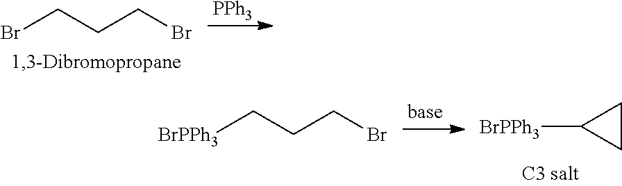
BrCCCBr.[PPh3].[BrPPh3]CCCBr.C1CC1[BrPPh3]
